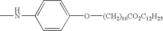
C1=C(NC)C=CC(O[(CH2)10CO2C12H25])=C1
